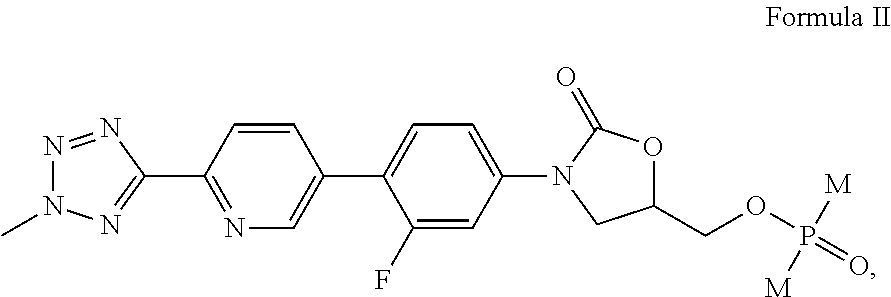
C1(C2=NC=C(C3=CC=C(N4CC(COP([M])([M])=O)OC4=O)C=C3F)C=C2)=NN(C)N=N1
